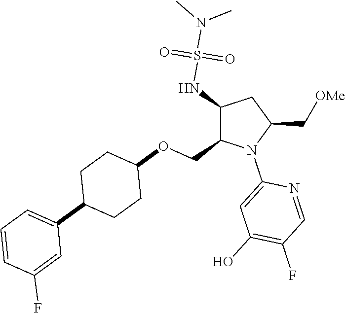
C1(NS(N(C)C)(=O)=O)C(COC2CCC(C3=CC=CC(F)=C3)CC2)N(C2=CC(O)=C(F)C=N2)C(C[OMe])C1
